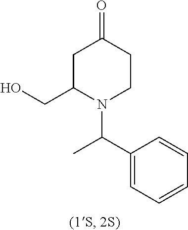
C1C(CO)N(C(C2=CC=CC=C2)C)CCC1=O
